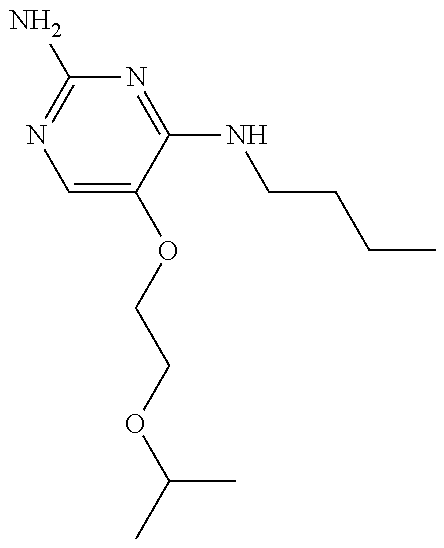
C(OC1=CN=C(N)N=C1NCCCC)COC(C)C
